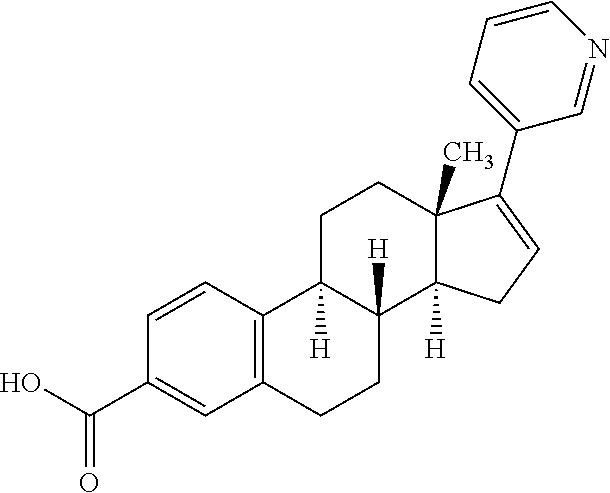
C1=CC(C(O)=O)=CC2=C1C1([H])C([H])(CC2)C2([H])C(C)(CC1)C(C1=CC=CN=C1)=CC2
